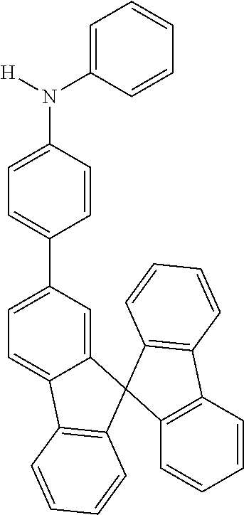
C1(C2=CC=C3C(=C2)C2(C4=C3C=CC=C4)C3=C(C4=C2C=CC=C4)C=CC=C3)=CC=C(N([H])C2=CC=CC=C2)C=C1
